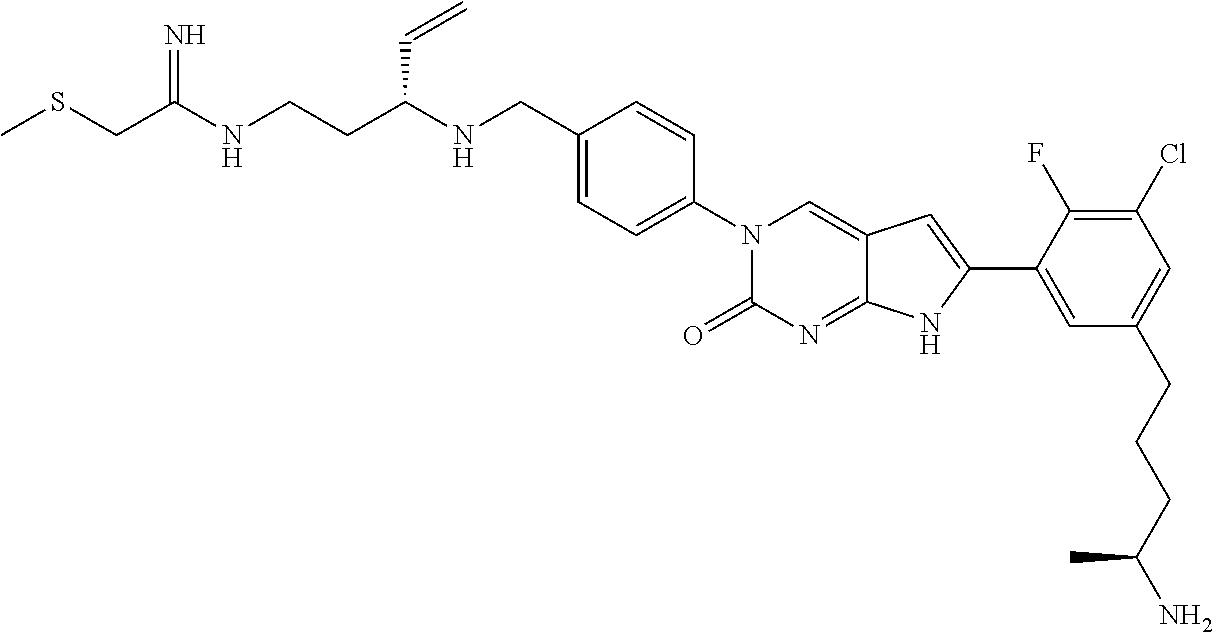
C(C(NCCC(NCC1=CC=C(N2C(=O)N=C3C(=C2)C=C(C2=CC(CCCC(N)C)=CC(Cl)=C2F)N3)C=C1)C=C)=N)SC
